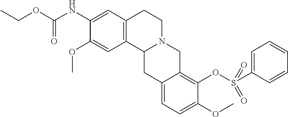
C1(OC)=CC2=C(C=C1NC(=O)OCC)CCN1C2CC2=CC=C(OC)C(OS(C3=CC=CC=C3)(=O)=O)=C2C1
